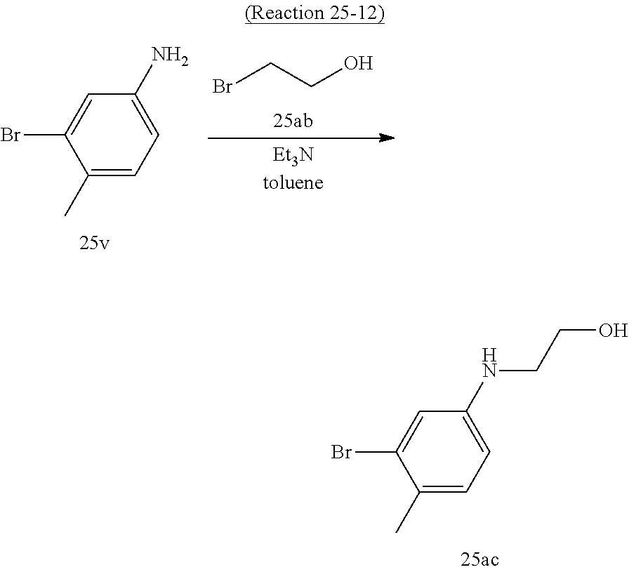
C1(C)=CC=C(N)C=C1Br.C(CO)Br.C1(C)=CC=C(NCCO)C=C1Br
